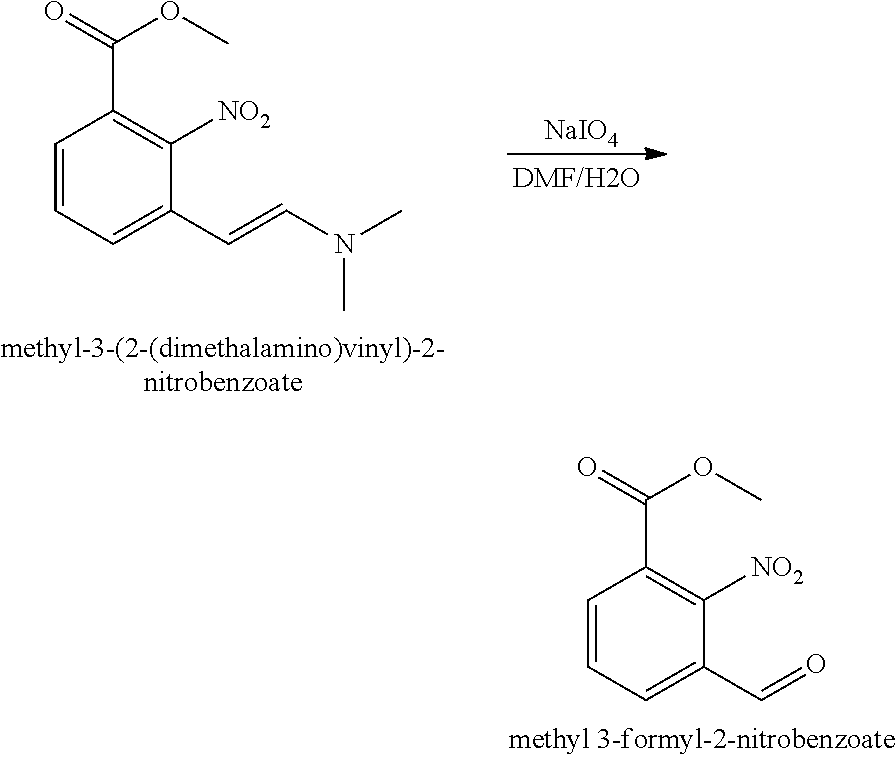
C1=CC=C(C=CN(C)C)C([NO2])=C1C(=O)OC.[NaIO4].C1=CC=C(C=O)C([NO2])=C1C(=O)OC
